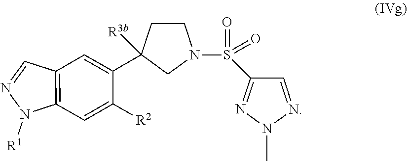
N1([R1])C2=C(C=N1)C=C(C1([R3b])CN(S(=O)(=O)C3=NN(C)N=C3)CC1)C([R2])=C2
